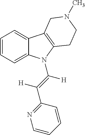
C1=CC=C2C(=C1)C1=C(N2C(=C(C2=NC=CC=C2)[H])[H])CCN(C)C1
